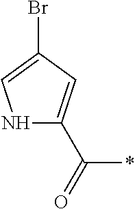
N1C(C(=O)*)=CC(Br)=C1
